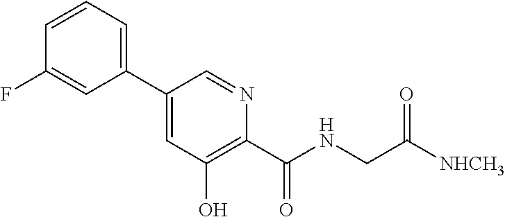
C1=C(C2=CC=CC(F)=C2)C=NC(C(NCC([NHCH3])=O)=O)=C1O
